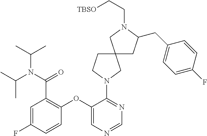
C1(OC2=CN=CN=C2N2CC3(CC2)CC(CC2=CC=C(F)C=C2)N(CC[TBSO])C3)=C(C(N(C(C)C)C(C)C)=O)C=C(F)C=C1
